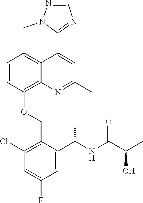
C1=CC(OCC2=C(Cl)C=C(F)C=C2C(NC(C(C)O)=O)C)=C2C(=C1)C(C1=NC=NN1C)=CC(C)=N2
